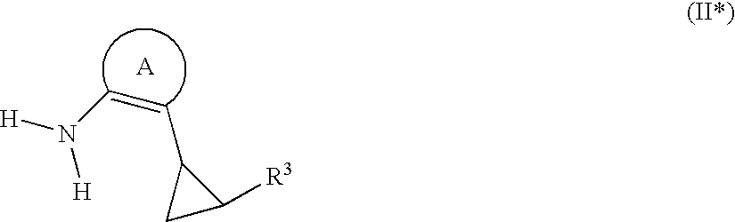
[H]N(C=CC1CC1[R3])[H]
